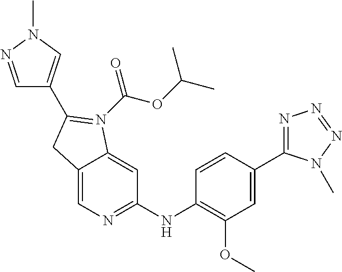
C12=CN=C(NC3=C(OC)C=C(C4=NN=NN4C)C=C3)C=C1N(C(OC(C)C)=O)=C(C1=CN(C)N=C1)C2
